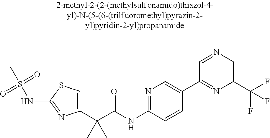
C1(C(C(NC2=NC=C(C3=NC(C(F)(F)F)=CN=C3)C=C2)=O)(C)C)=CSC(NS(C)(=O)=O)=N1
